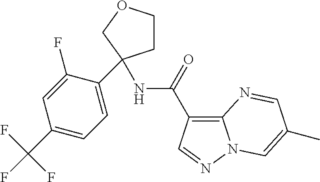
C1COCC1(C1=CC=C(C(F)(F)F)C=C1F)NC(=O)C1=C2N(N=C1)C=C(C)C=N2
